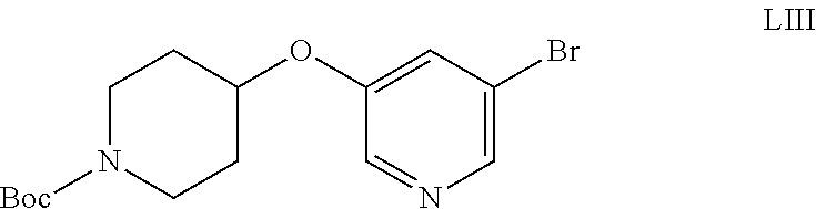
C1(OC2=CC(Br)=CN=C2)CCN([Boc])CC1
